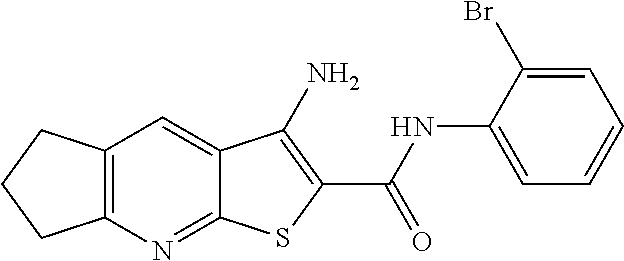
C12=C(N=C3C(=C1)C(N)=C(C(NC1=CC=CC=C1Br)=O)S3)CCC2
